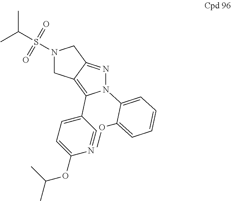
N1(S(C(C)C)(=O)=O)CC2=C(C3=CC=C(OC(C)C)N=C3)N(C3=CC=CC=C3OC)N=C2C1
